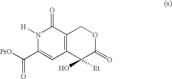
C12=C(C=C(C([PrO])=O)N([H])C1=O)C([Et])(O)C(=O)OC2
